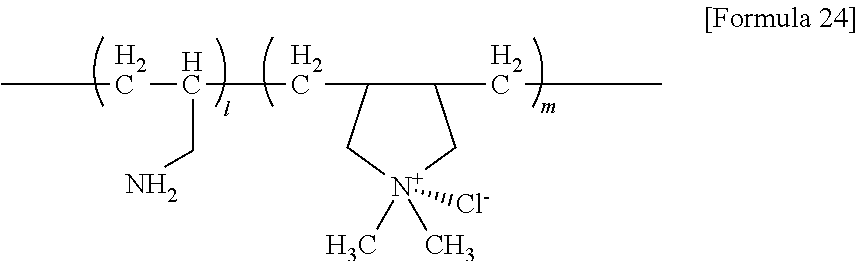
CCC(CC1C(CC)C[N+](C)(C)([Cl-])C1)CN
